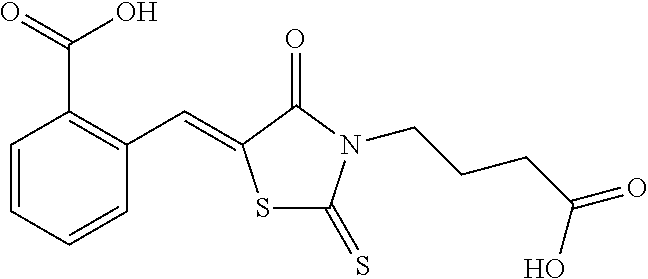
C1=CC=CC(C(=O)O)=C1C=C1SC(=S)N(CCCC(=O)O)C1=O
